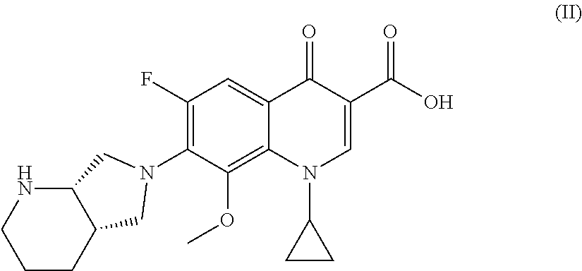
C1CC2C(NC1)CN(C1=C(F)C=C3C(=C1OC)N(C1CC1)C=C(C(O)=O)C3=O)C2
